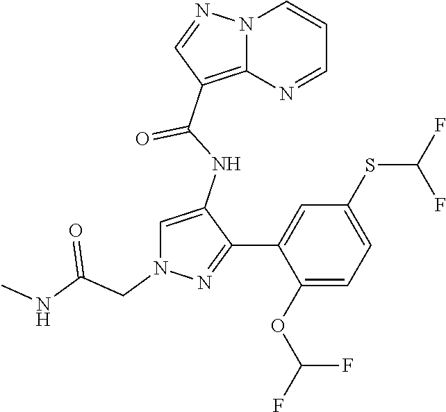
C1=C(NC(=O)C2=C3N(C=CC=N3)N=C2)C(C2=CC(SC(F)F)=CC=C2OC(F)F)=NN1CC(NC)=O
